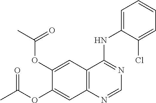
C1=C(OC(=O)C)C(OC(=O)C)=CC2=C1C(NC1=CC=CC=C1Cl)=NC=N2
